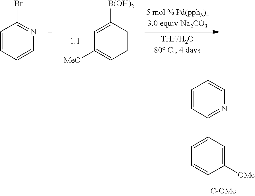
C1=CC(C2=CC=CC([OMe])=C2)=NC=C1.C1=C([B(OH)2])C=CC=C1[MeO].C1=CC=CN=C1Br
